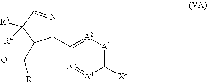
C1(C2=[A2][A1]=C([XA])[A4]=[A3]2)N=CC([R3])([R4])C1C(=O)[R]
